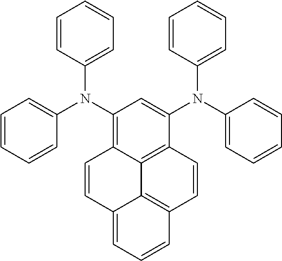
C1=CC2=C3C4=C1C=CC=C4C=CC3=C(N(C1=CC=CC=C1)C1=CC=CC=C1)C=C2N(C1=CC=CC=C1)C1=CC=CC=C1
